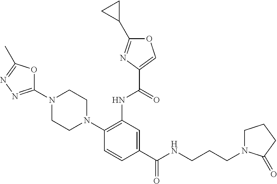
C1(C(NCCCN2CCCC2=O)=O)=CC(NC(=O)C2=COC(C3CC3)=N2)=C(N2CCN(C3=NN=C(C)O3)CC2)C=C1
